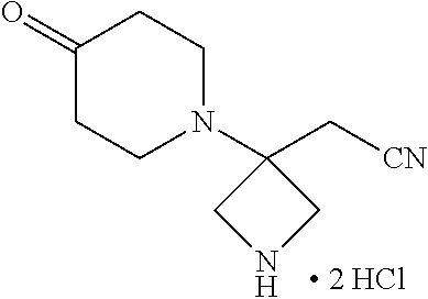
C1(=O)CCN(C2(C[CN])CNC2)CC1
